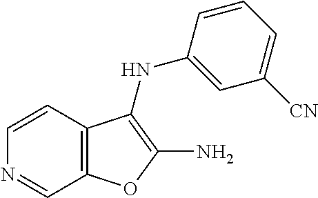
N1=CC2=C(C=C1)C(NC1=CC([CN])=CC=C1)=C(N)O2
